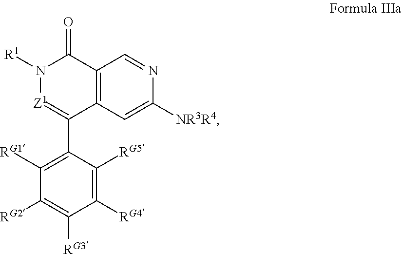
C1([RG1])=C(C2=[Z1]N([R1])C(=O)C3=C2C=C([NR3R4])N=C3)C([RG5])=C([RG4])C([RG3])=C1[RG2]
